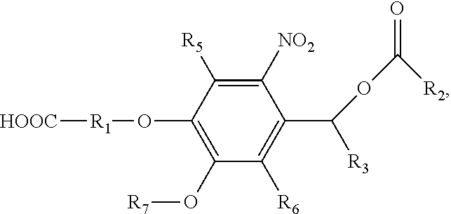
[HOOC][R1]OC1=C(O[R7])C([R6])=C(C(OC([R2])=O)[R3])C([NO2])=C1[R5]
